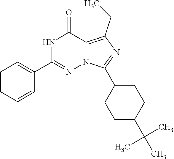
N1C(C2=CC=CC=C2)=NN2C(=C(CC)N=C2C2CCC(C(C)(C)C)CC2)C1=O
